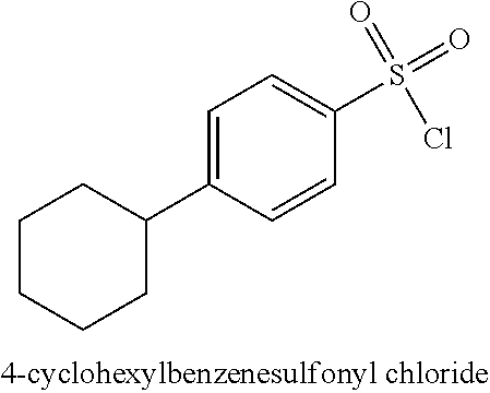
C1=C(C2CCCCC2)C=CC(S(=O)(=O)Cl)=C1
